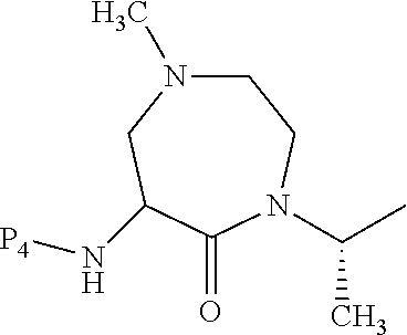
N1(C)CCN(C(C)C)C(=O)C(N[P4])C1
